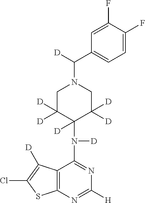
C12=C(N=C([H])N=C1N([D])C1([D])C([D])([D])CN(C([D])C3=CC=C(F)C(F)=C3)CC1([D])[D])SC(Cl)=C2[D]
